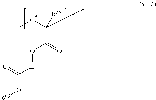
CCC(C)([Rf5])C(=O)O[L4]C(=O)O[Rf6]
